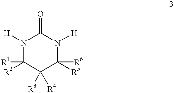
N1([H])C([R2])([R1])C([R3])([R4])C([R5])([R6])N([H])C1=O
